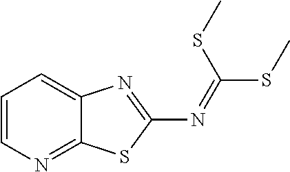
N1=C2C(=CC=C1)N=C(N=C(SC)SC)S2
